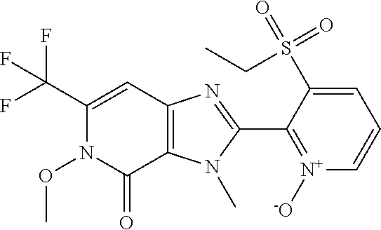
C12=C(N(C)C(C3=[N+]([-O])C=CC=C3S(=O)(=O)CC)=N1)C(=O)N(OC)C(C(F)(F)F)=C2
